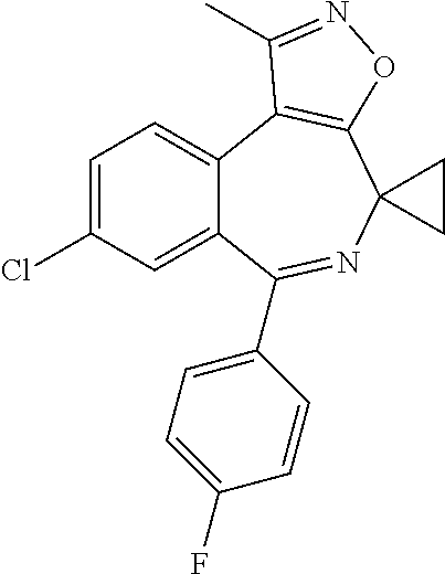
C12=CC(Cl)=CC=C1C1=C(ON=C1C)C1(N=C2C2=CC=C(F)C=C2)CC1
